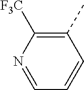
C1(C)=C([F3C])N=CC=C1
